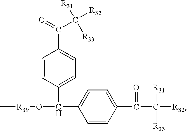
C[R39]OC(C1=CC=C(C(C([R32])([R31])[R33])=O)C=C1)C1=CC=C(C(=O)C([R32])([R31])[R33])C=C1
